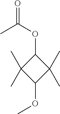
C1(OC)C(C)(C)C(OC(C)=O)C1(C)C
